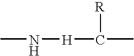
CN[H]C(C)[R]
